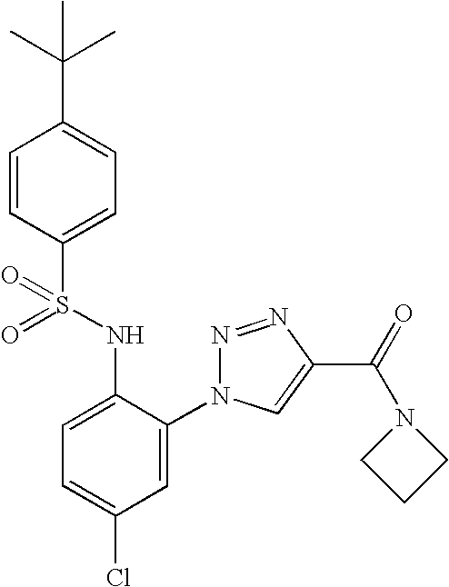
C1=CC(S(NC2=CC=C(Cl)C=C2N2N=NC(C(=O)N3CCC3)=C2)(=O)=O)=CC=C1C(C)(C)C
